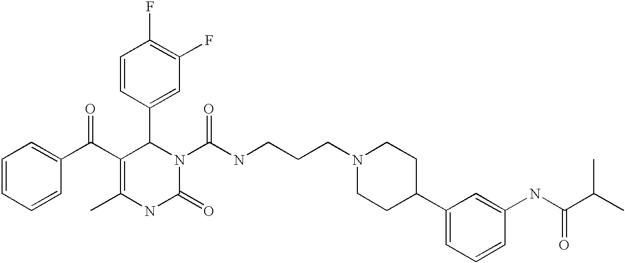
C1(F)=C(F)C=C(C2C(C(C3=CC=CC=C3)=O)=C(C)NC(=O)N2C(=O)NCCCN2CCC(C3=CC=CC(NC(C(C)C)=O)=C3)CC2)C=C1
